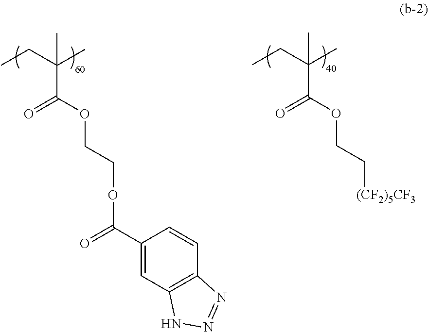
CCC(C)(C(=O)OCCOC(=O)C1=CC2=C(C=C1)N=NN2)C.CCC(C)(C(OCC[(CF2)5CF3])=O)C
